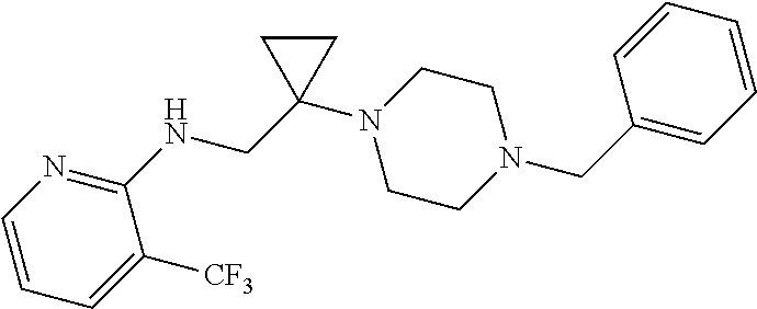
C1=CC=C([CF3])C(NCC2(N3CCN(CC4=CC=CC=C4)CC3)CC2)=N1
